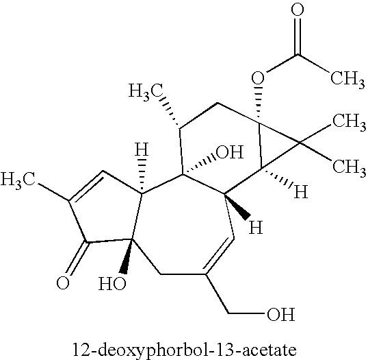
C1C(CO)=CC2([H])C(O)(C3([H])C1(O)C(=O)C(C)=C3)C(C)CC1(OC(C)=O)C2([H])C1(C)C
